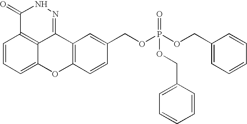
C1=CC=C2C3=C1C(=O)NN=C3C1=C(O2)C=CC(COP(OCC2=CC=CC=C2)(=O)OCC2=CC=CC=C2)=C1
